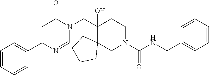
C1=CC=CC(C2=CC(=O)N(CC3(O)C4(CN(C(NCC5=CC=CC=C5)=O)CC3)CCCC4)C=N2)=C1
